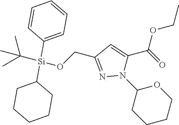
C1CCCCC1[Si](C1=CC=CC=C1)(C(C)(C)C)OCC1=NN(C2CCCCO2)C(C(OCC)=O)=C1
